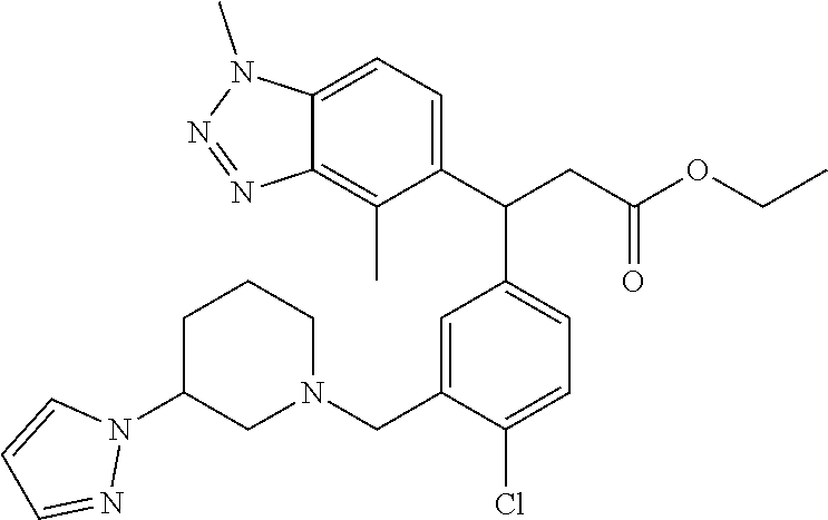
C12=CC=C(C(CC(OCC)=O)C3=CC=C(Cl)C(CN4CCCC(N5C=CC=N5)C4)=C3)C(C)=C1N=NN2C
